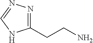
N1=C(CCN)NC=N1
